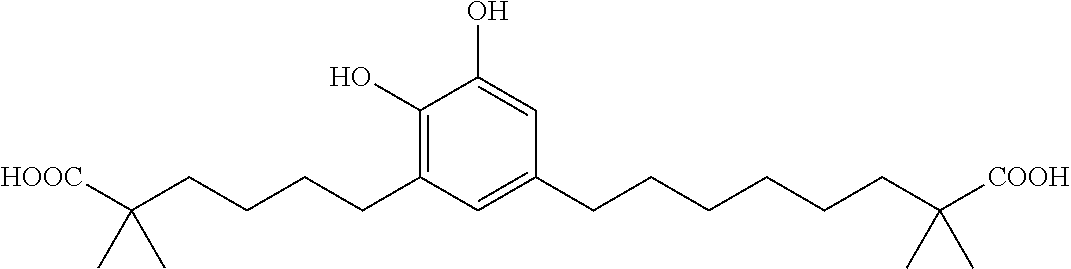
C1(O)=C(CCCCC([HOOC])(C)C)C=C(CCCCCCC([COOH])(C)C)C=C1O
